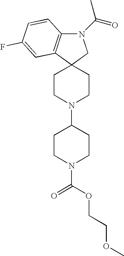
C12(CCN(C3CCN(C(OCCOC)=O)CC3)CC1)CN(C(=O)C)C1=C2C=C(F)C=C1
